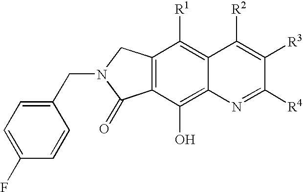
C12=C(O)C3=C(C([R1])=C1C([R2])=C([R3])C([R4])=N2)CN(CC1=CC=C(F)C=C1)C3=O
